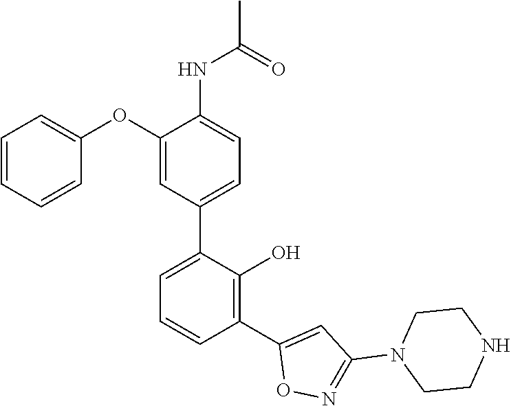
C1(C2=C(O)C(C3=CC=C(NC(C)=O)C(OC4=CC=CC=C4)=C3)=CC=C2)=CC(N2CCNCC2)=NO1
